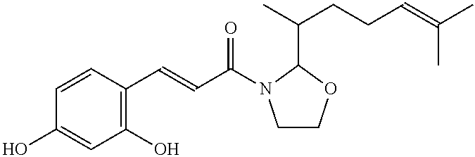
C1=CC(C=CC(=O)N2CCOC2C(C)CCC=C(C)C)=C(O)C=C1O
